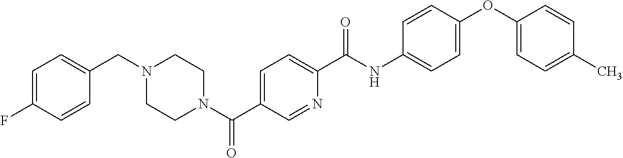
N1(C(C2=CC=C(C(NC3=CC=C(OC4=CC=C(C)C=C4)C=C3)=O)N=C2)=O)CCN(CC2=CC=C(F)C=C2)CC1
